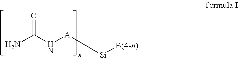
NC(N[A][Si][B(4-n)])=O
